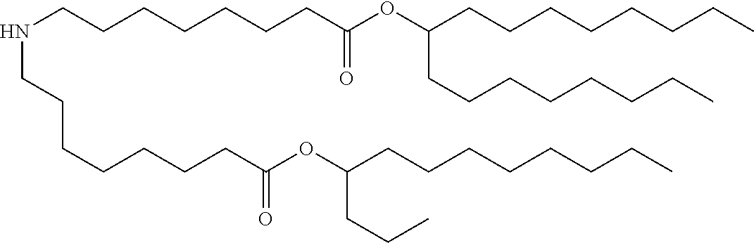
C(CCC)CCCCC(OC(CCCCCCCNCCCCCCCC(=O)OC(CCC)CCCCCCCC)=O)CCCCCCCC
